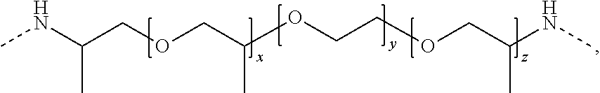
CNC(COCC(OCCOCC(NC)C)C)C
